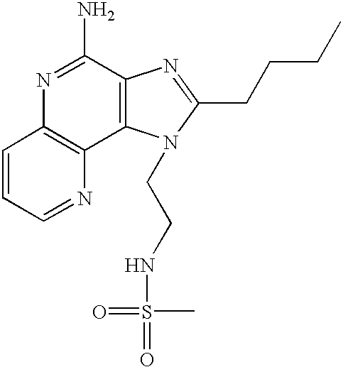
C1=CC=NC2=C1N=C(N)C1=C2N(CCNS(=O)(C)=O)C(CCCC)=N1
